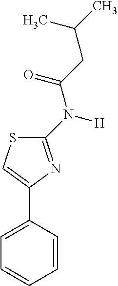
C1=CC(C2=CSC(N([H])C(CC(C)C)=O)=N2)=CC=C1
